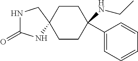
C1CC(NCC)(C2=CC=CC=C2)CCC12CNC(=O)N2
